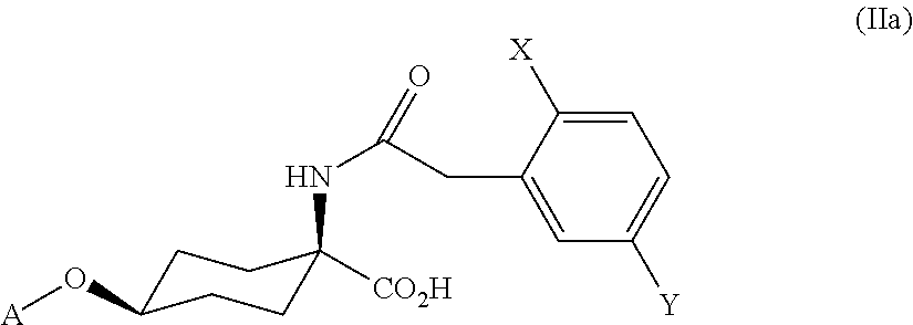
C1C(O[A])CCC(NC(CC2=CC([Y])=CC=C2[X])=O)([CO2H])C1
